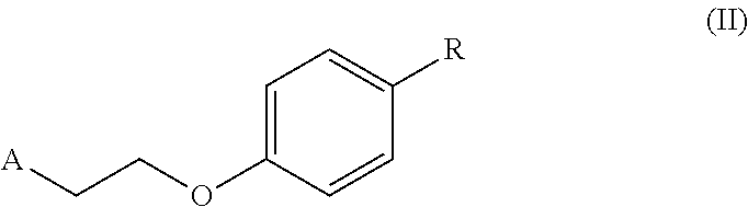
C1=C(OCC[A])C=CC([R])=C1
